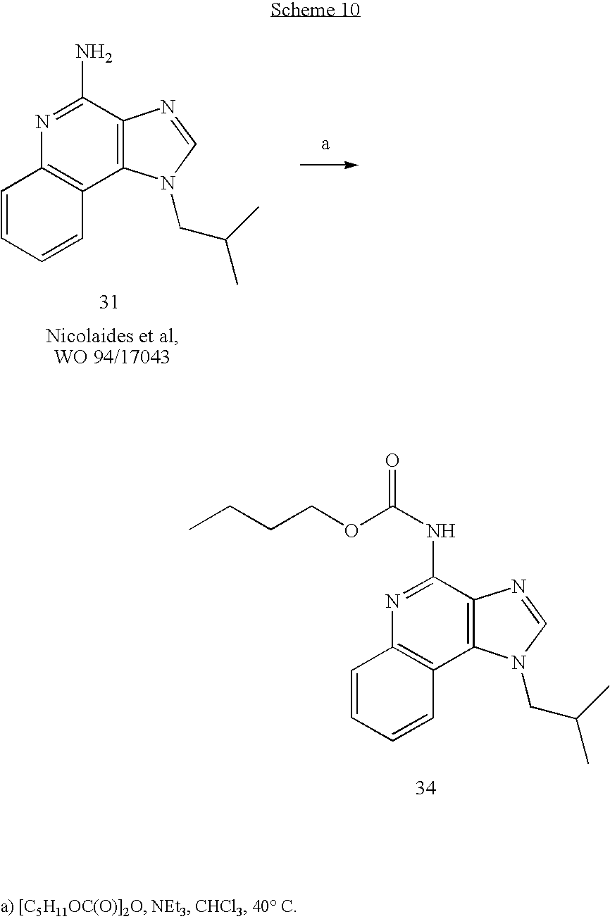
CCCCOC(=O)NC1=NC2=C(C3=C1N=CN3CC(C)C)C=CC=C2.C1(N)=NC2=C(C3=C1N=CN3CC(C)C)C=CC=C2
